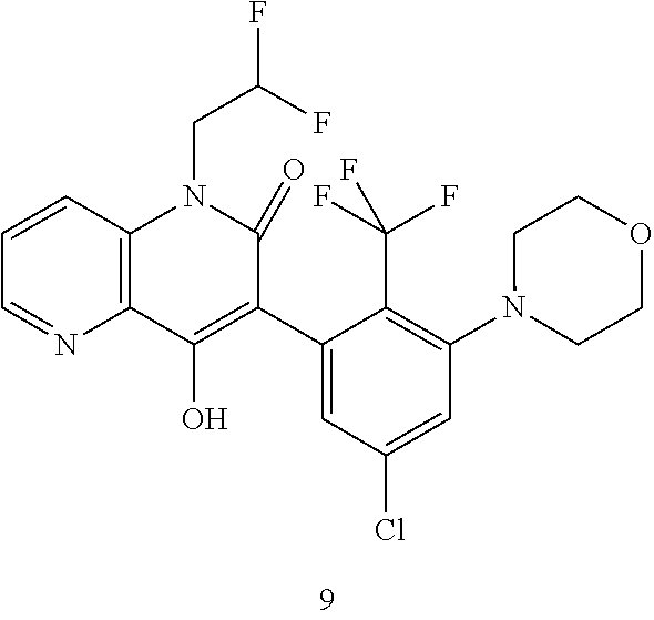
C1=C(C2=C(O)C3=C(C=CC=N3)N(CC(F)F)C2=O)C(C(F)(F)F)=C(N2CCOCC2)C=C1Cl
